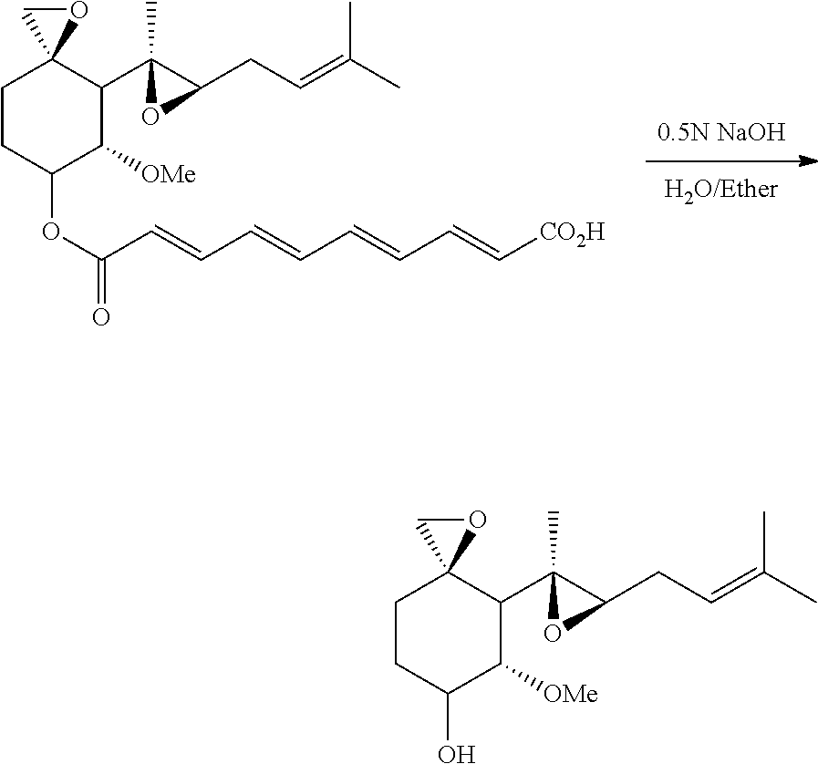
C1CC(OC(C=CC=CC=CC=C[CO2H])=O)C([OMe])C(C2(C)C(CC=C(C)C)O2)C12OC2.C1CC(O)C([OMe])C(C2(C)C(CC=C(C)C)O2)C12OC2
